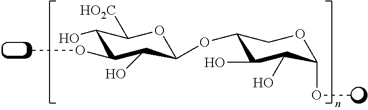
C1(OC)C(O)C(OC2C(O)C(O)C(OC)OC2)OC([HO2C])C1O
